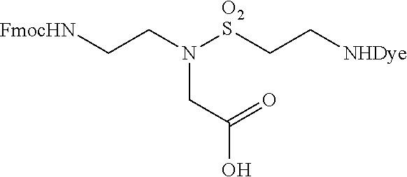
[FmocHN]CCN([O2S]CC[NHDye])CC(=O)O
